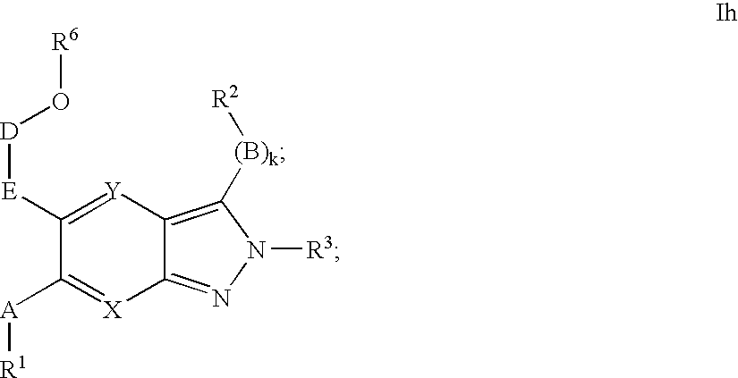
C1([E][D]O[R6])=[Y]C2=C([(B)k][R2])N([R3])N=C2[X]=C1[A][R1]
